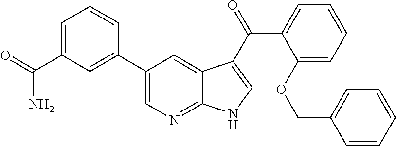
C1(C2=CC(C(=O)N)=CC=C2)=CN=C2C(=C1)C(C(C1=CC=CC=C1OCC1=CC=CC=C1)=O)=CN2
